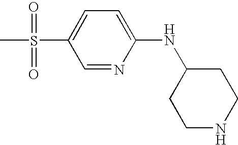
C1=NC(NC2CCNCC2)=CC=C1S(C)(=O)=O
